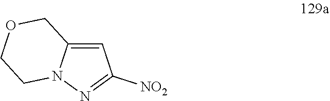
C12=CC([NO2])=NN1CCOC2
